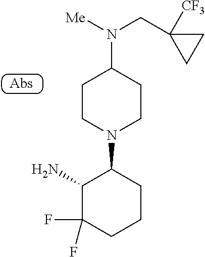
C1(N)C(F)(F)CCCC1N1CCC(N(CC2([CF3])CC2)[Me])CC1
